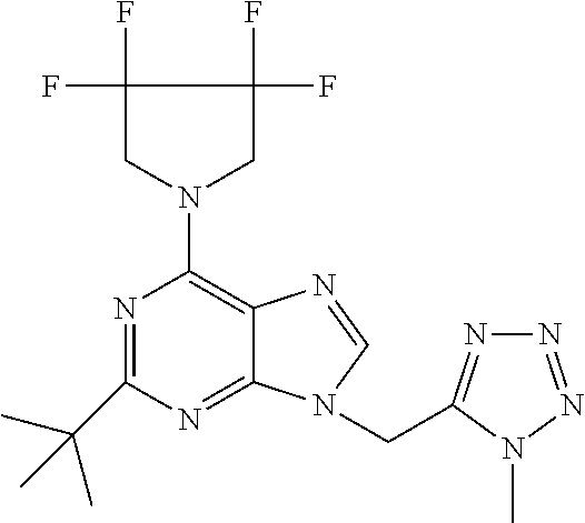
N1=C(C(C)(C)C)N=C2C(=C1N1CC(F)(F)C(F)(F)C1)N=CN2CC1=NN=NN1C
